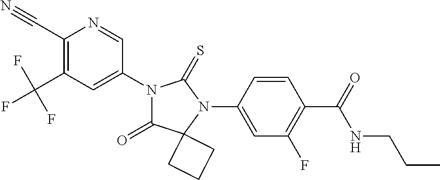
C1(C#N)=C(C(F)(F)F)C=C(N2C(=O)C3(N(C4=CC(F)=C(C(NCCC)=O)C=C4)C2=S)CCC3)C=N1
